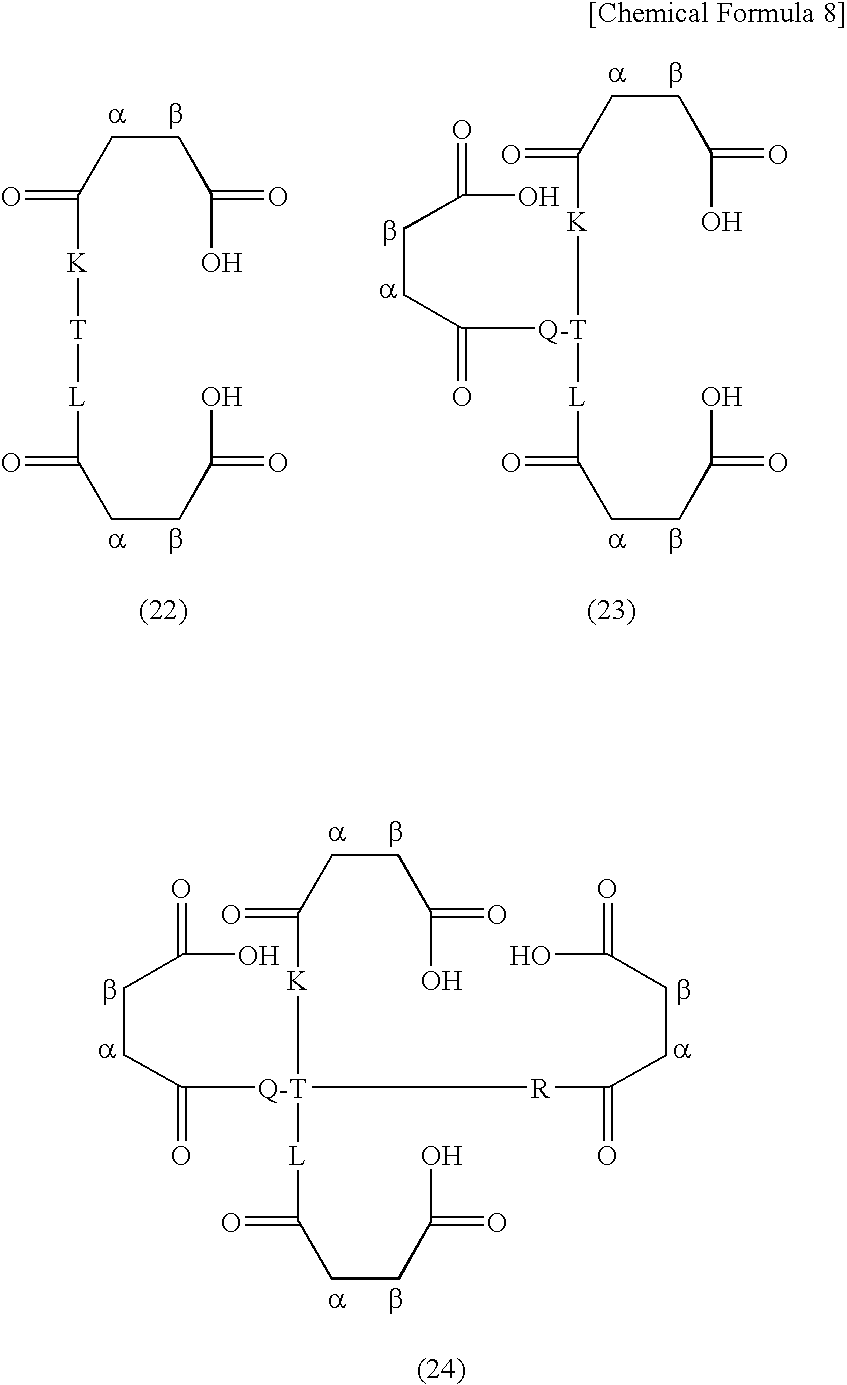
C(CC(O)=O)C([K][T][L]C(CCC(O)=O)=O)=O.C(CC(O)=O)C([K][Q-T]([L]C(CCC(O)=O)=O)C(CCC(O)=O)=O)=O.C(CC(O)=O)C([K][Q-T]([L]C(CCC(O)=O)=O)(C(CCC(O)=O)=O)[R]C(CCC(O)=O)=O)=O
